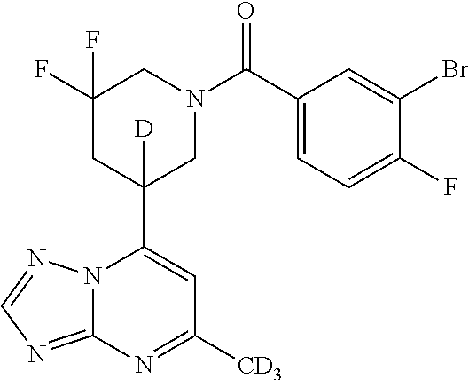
N12C(=NC=N1)N=C([CD3])C=C2C1([D])CN(C(=O)C2=CC=C(F)C(Br)=C2)CC(F)(F)C1
